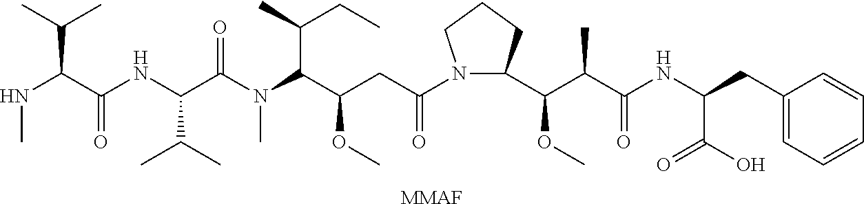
N(C)C(C(=O)NC(C(C)C)C(N(C)C(C(CC)C)C(OC)CC(=O)N1C(C(C(C)C(=O)NC(CC2=CC=CC=C2)C(O)=O)OC)CCC1)=O)C(C)C.[MMAF]
